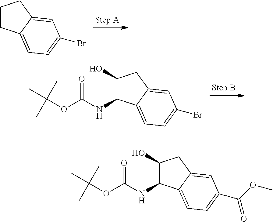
C1=CC2=CC=C(Br)C=C2C1.C1(O)C(NC(OC(C)(C)C)=O)C2=CC=C(Br)C=C2C1.C1(O)C(NC(OC(C)(C)C)=O)C2=CC=C(C(OC)=O)C=C2C1
